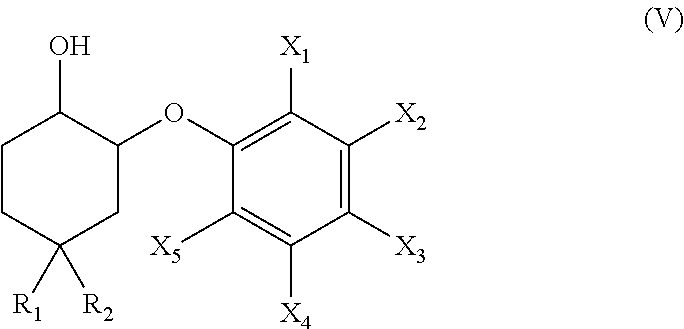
C1CC([R1])([R2])CC(OC2=C([X1])C([X2])=C([X3])C([X4])=C2[X5])C1O
